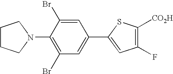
C1(N2CCCC2)=C(Br)C=C(C2=CC(F)=C([CO2H])S2)C=C1Br
